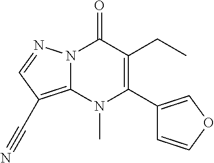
N12C(=C(C#N)C=N1)N(C)C(C1=COC=C1)=C(CC)C2=O
